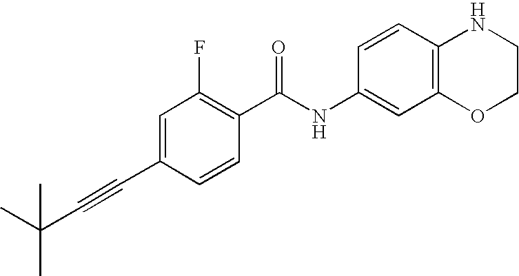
C1(C#CC(C)(C)C)=CC(F)=C(C(NC2=CC3=C(C=C2)NCCO3)=O)C=C1
